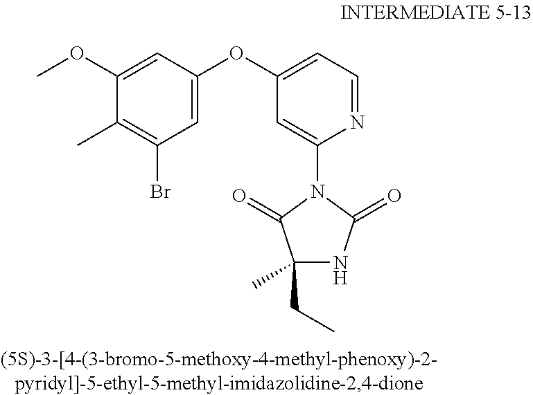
C1=C(OC)C(C)=C(Br)C=C1OC1=CC=NC(N2C(=O)C(CC)(C)NC2=O)=C1
